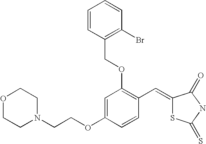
O1CCN(CCOC2=CC(OCC3=C(Br)C=CC=C3)=C(C=C3SC(=S)NC3=O)C=C2)CC1
